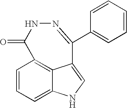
C1=CC=C2C3=C1C(=O)NN=C(C1=CC=CC=C1)C3=CN2
